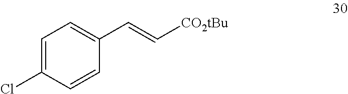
C1=C(Cl)C=CC(C=C[CO2tBu])=C1
